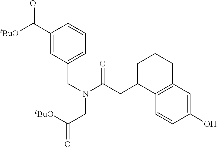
C1(C([tBuO])=O)=CC(CN(CC([tBuO])=O)C(=O)CC2CCCC3=C2C=CC(O)=C3)=CC=C1
